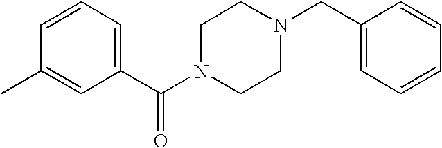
C1=CC=C(C(N2CCN(CC3=CC=CC=C3)CC2)=O)C=C1C
